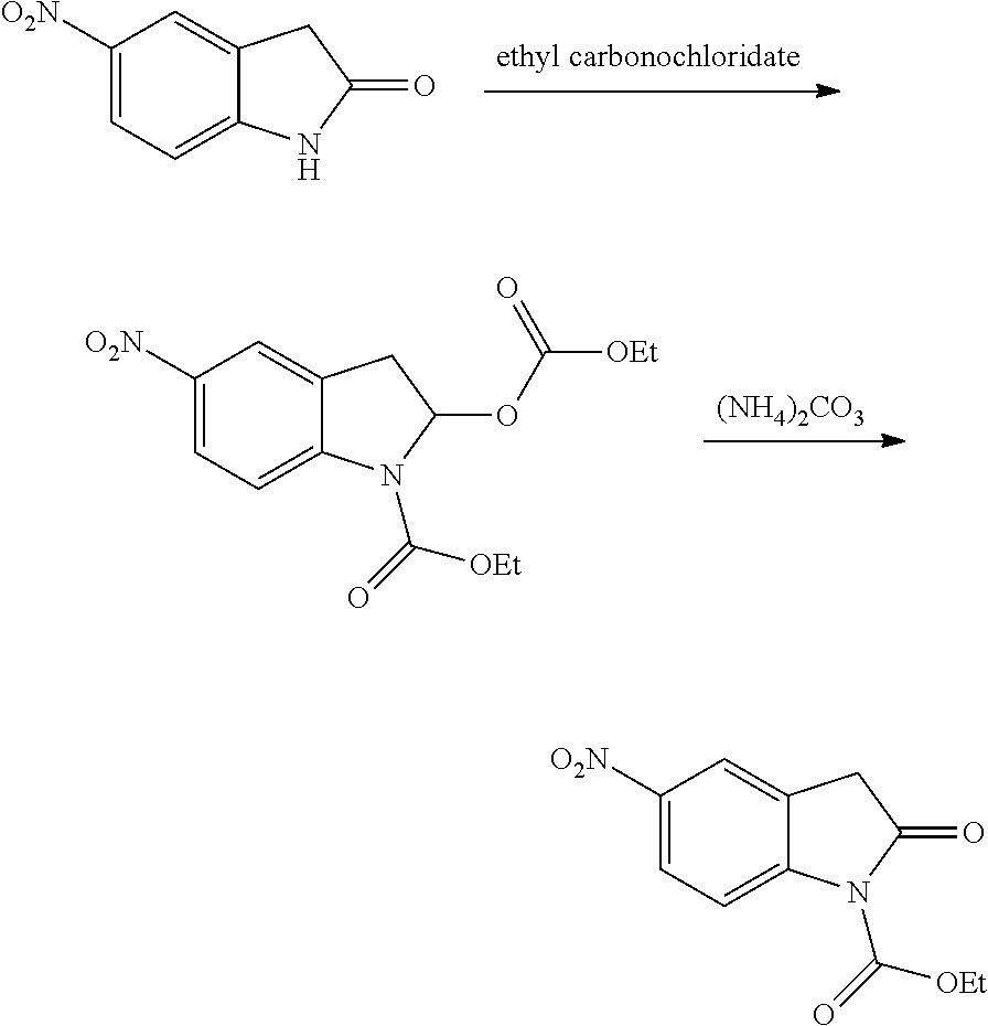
C1([O2N])=CC=C2C(=C1)CC(=O)N2.[(NH4)2CO3].C1([O2N])=CC=C2C(=C1)CC(OC([OEt])=O)N2C(=O)[OEt].C1([O2N])=CC=C2C(=C1)CC(=O)N2C(=O)[OEt]
